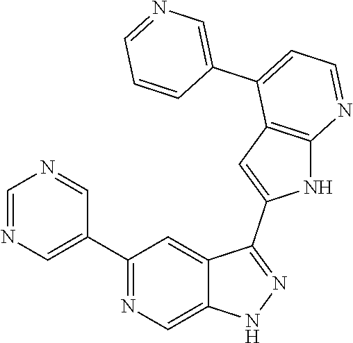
C1(C2=CN=CN=C2)=NC=C2C(=C1)C(C1=CC3=C(N1)N=CC=C3C1=CN=CC=C1)=NN2
